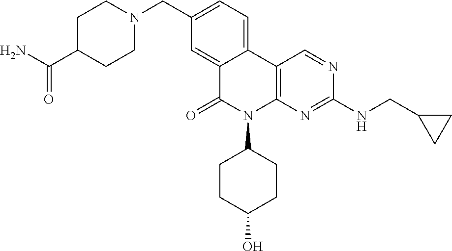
C12=CC(CN3CCC(C(N)=O)CC3)=CC=C1C1=C(N(C3CCC(O)CC3)C2=O)N=C(NCC2CC2)N=C1
